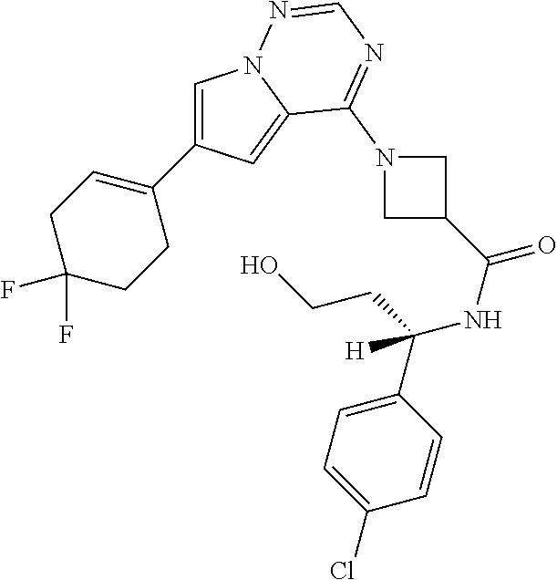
C1=C(C2=CCC(F)(F)CC2)C=C2N1N=CN=C2N1CC(C(NC(C2=CC=C(Cl)C=C2)(CCO)[H])=O)C1
